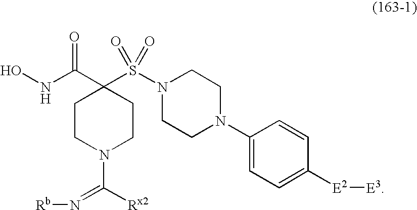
ONC(C1(S(N2CCN(C3=CC=C([E2][E3])C=C3)CC2)(=O)=O)CCN(C([Rx2])=N[Rb])CC1)=O
